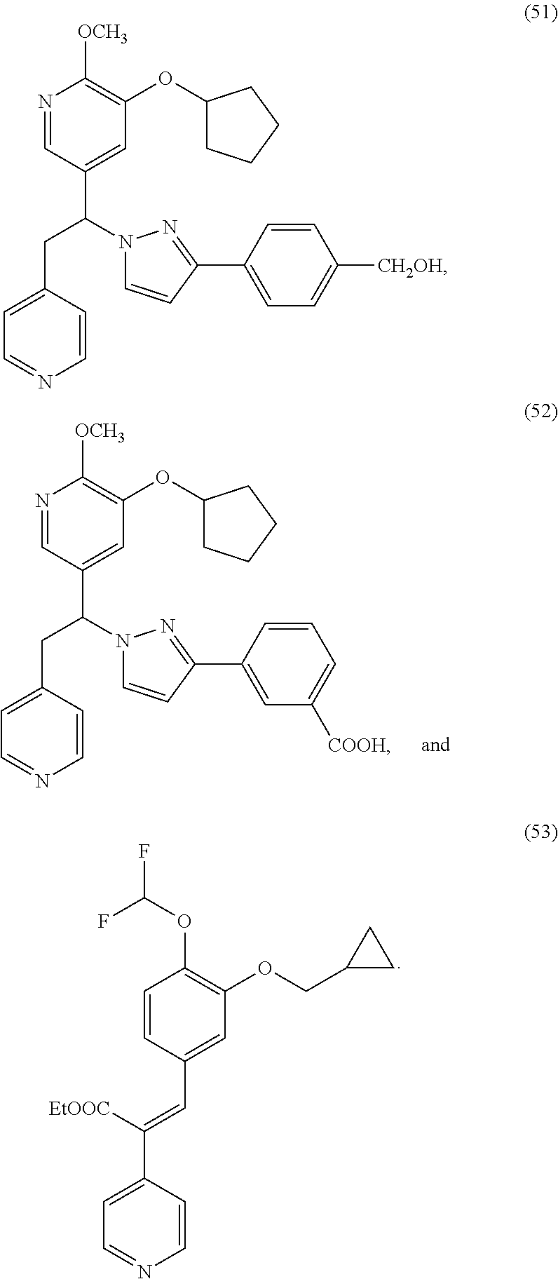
N1=CC(C(N2C=CC(C3=CC([COOH])=CC=C3)=N2)CC2=CC=NC=C2)=CC(OC2CCCC2)=C1[OCH3].C1=CC(C=C([EtOOC])C2=CC=NC=C2)=CC(OCC2CC2)=C1OC(F)F.N1=CC(C(N2C=CC(C3=CC=C([CH2OH])C=C3)=N2)CC2=CC=NC=C2)=CC(OC2CCCC2)=C1[OCH3]
